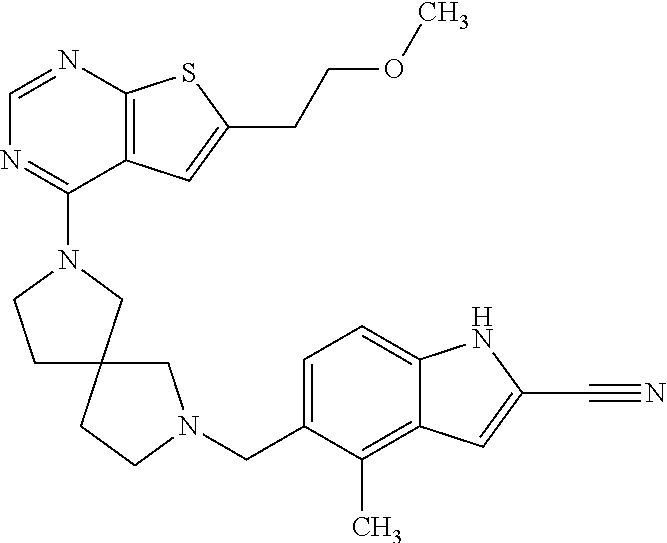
N1(C2=NC=NC3=C2C=C(CCOC)S3)CC2(CC1)CN(CC1=CC=C3C(=C1C)C=C(C#N)N3)CC2
